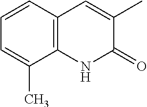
C1=C(C)C(=O)NC2=C1C=CC=C2C
